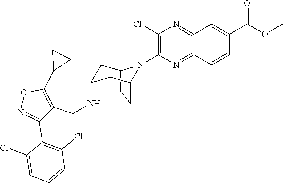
C12CCC(CC(NCC3=C(C4CC4)ON=C3C3=C(Cl)C=CC=C3Cl)C1)N2C1=C(Cl)N=C2C(=N1)C=CC(C(OC)=O)=C2
